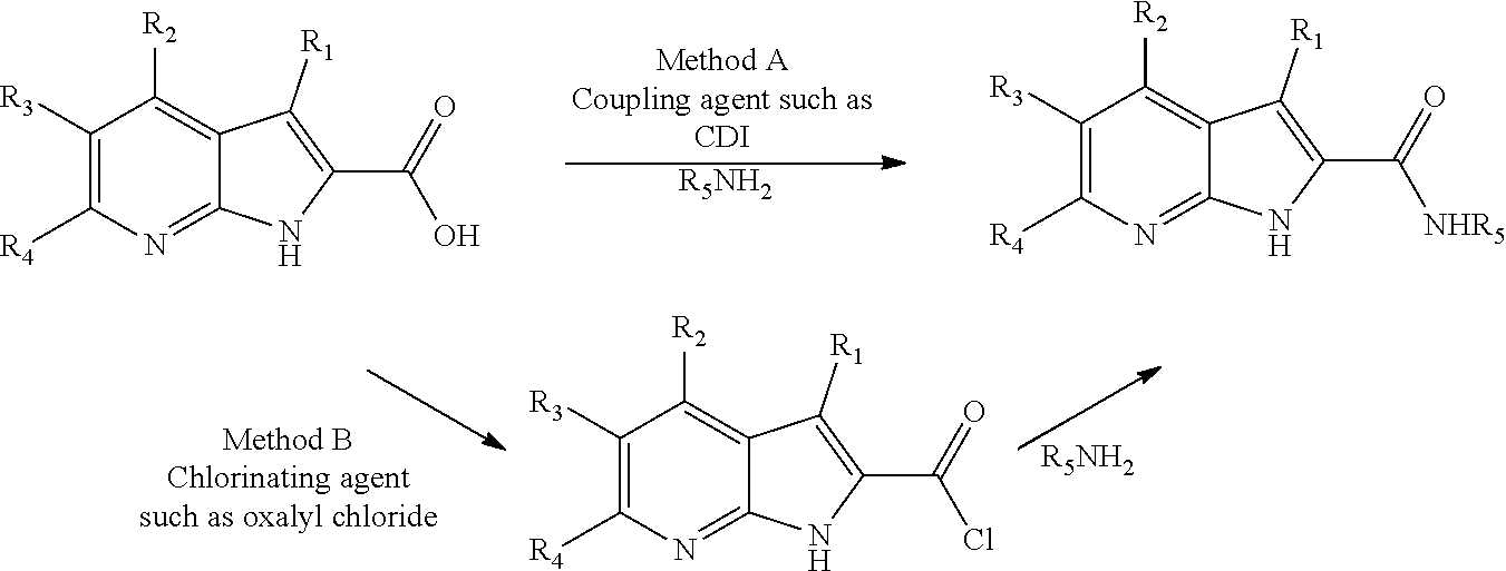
[R5NH2].C1([R3])=C([R4])N=C2C(=C1[R2])C([R1])=C(C(=O)O)N2.C1([R3])=C([R4])N=C2C(=C1[R2])C([R1])=C(C(=O)[NHR5])N2.C1([R3])=C([R4])N=C2C(=C1[R2])C([R1])=C(C(=O)Cl)N2.[R5NH2]
